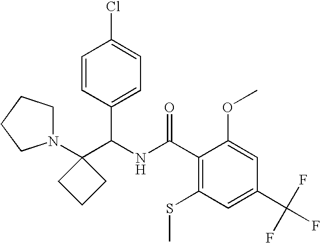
N1(C2(C(NC(C3=C(SC)C=C(C(F)(F)F)C=C3OC)=O)C3=CC=C(Cl)C=C3)CCC2)CCCC1
